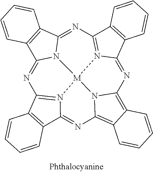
N1=C2N3=C(C4=C2C=CC=C4)N=C2N4C(=NC5=N6C(=NC7=C8C(=C1N7[M]346)C=CC=C8)C1=C5C=CC=C1)C1=C2C=CC=C1
